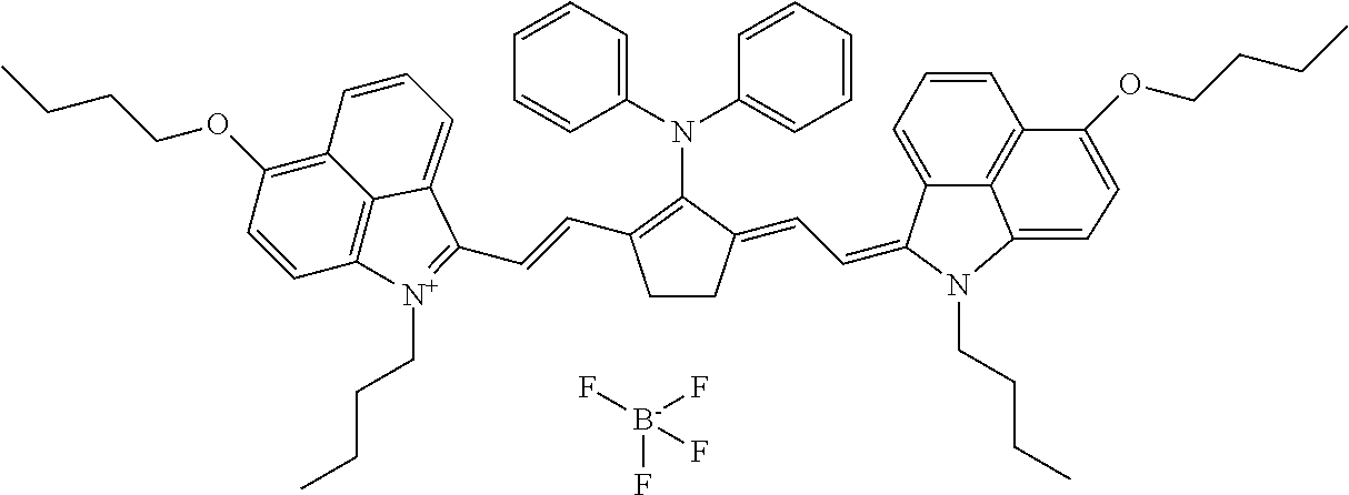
N(C1=C(C=CC2=[N+](CCCC)C3=C4C(=C(OCCCC)C=C3)C=CC=C42)CCC1=CC=C1C2=CC=CC3=C2C(=CC=C3OCCCC)N1CCCC)(C1=CC=CC=C1)C1=CC=CC=C1.[B-](F)(F)(F)F
